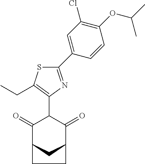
C1(=O)C2CC(C(=O)C1C1=C(CC)SC(C3=CC(Cl)=C(OC(C)C)C=C3)=N1)CC2
